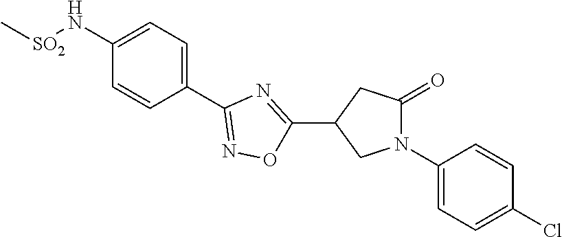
C1(N[SO2]C)=CC=C(C2=NOC(C3CN(C4=CC=C(Cl)C=C4)C(=O)C3)=N2)C=C1
